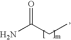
NC(CC)=O
